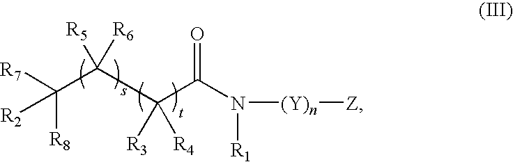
[R7]C(C(C(C(N([R1])[(Y)n][Z])=O)([R3])[R4])([R5])[R6])([R8])[R2]
